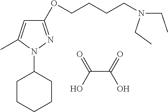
OC(=O)C(O)=O.C1CCCCC1N1N=C(OCCCCN(CC)CC)C=C1C
